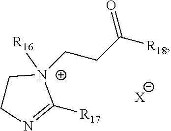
C1CN=C([R17])[N+]1(CCC([R18])=O)[R16].[X]
